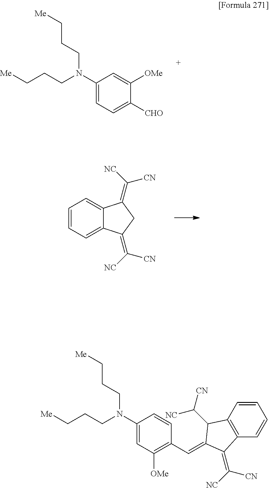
C1(N(CCC[Me])CCC[Me])=CC=C([CHO])C([OMe])=C1.C1=CC=C2C(=C1)C(=C([CN])[NC])CC2=C([CN])[NC].C1(N(CCC[Me])CCC[Me])=CC([OMe])=C(C=C2C(C([NC])[CN])C3=C(C=CC=C3)C2=C([CN])[NC])C=C1
